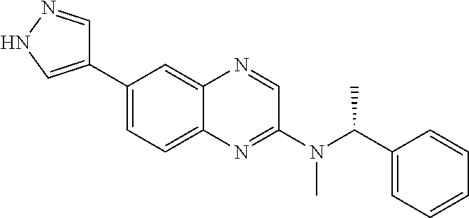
C1(C2=CNN=C2)=CC=C2C(=C1)N=CC(N(C(C1=CC=CC=C1)C)C)=N2
